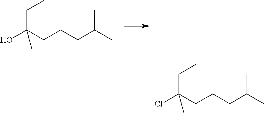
OC(CCCC(C)C)(CC)C.ClC(CCCC(C)C)(CC)C
